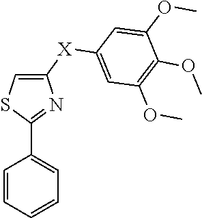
C1=CC=CC=C1C1=NC([X]C2=CC(OC)=C(OC)C(OC)=C2)=CS1
